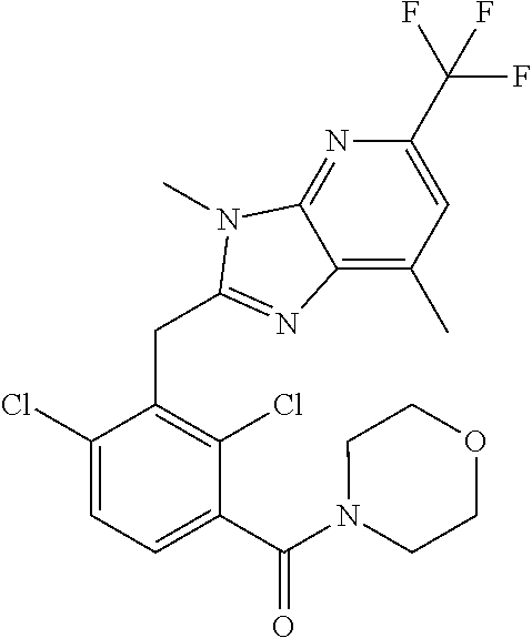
C1(Cl)=CC=C(C(N2CCOCC2)=O)C(Cl)=C1CC1=NC2=C(C)C=C(C(F)(F)F)N=C2N1C
